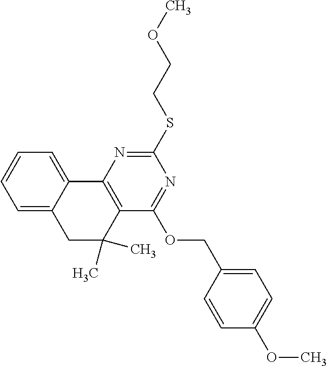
C1=C2C(=CC=C1)C1=C(C(C)(C)C2)C(OCC2=CC=C(OC)C=C2)=NC(SCCOC)=N1
